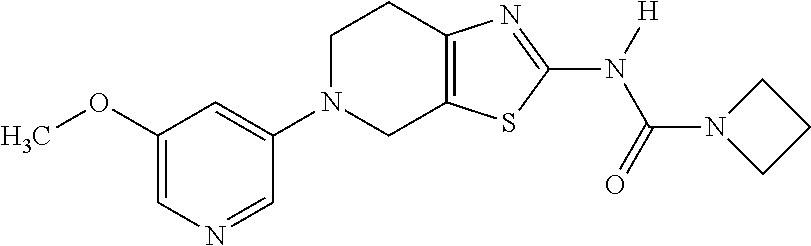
C1(OC)=CN=CC(N2CC3=C(CC2)N=C(N([H])C(=O)N2CCC2)S3)=C1
